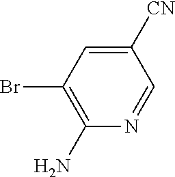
C1([CN])=CC(Br)=C(N)N=C1
